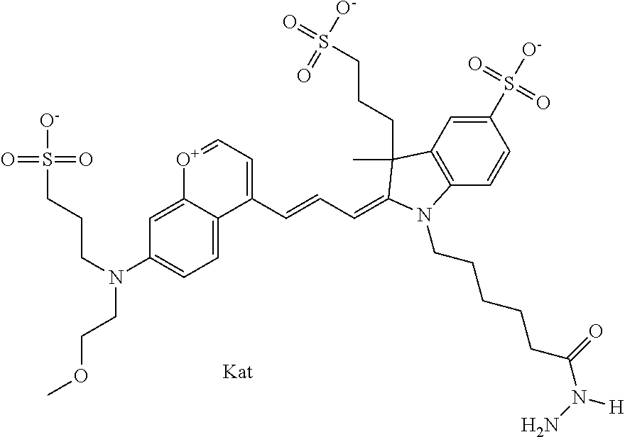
O=S([O-])(=O)CCCN(CCOC)C1=CC=C2C(=C1)[O+]=CC=C2C=CC=C1C(C)(CCCS([O-])(=O)=O)C2=C(C=CC(S(=O)([O-])=O)=C2)N1CCCCCC(=O)N(N)[H]
